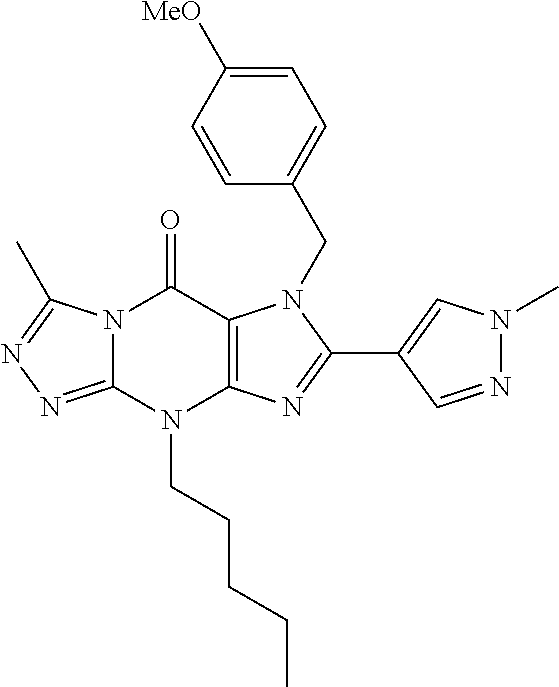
C1(C2=NC3=C(N2CC2=CC=C([MeO])C=C2)C(=O)N2C(=NN=C2C)N3CCCCC)=CN(C)N=C1
